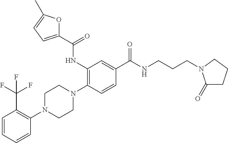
C1=CC=CC(N2CCN(C3=C(NC(=O)C4=CC=C(C)O4)C=C(C(=O)NCCCN4C(=O)CCC4)C=C3)CC2)=C1C(F)(F)F
